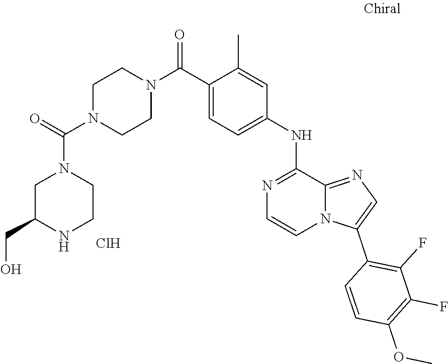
C1=CC(C2=CN=C3N2C=CN=C3NC2=CC=C(C(N3CCN(C(N4CC(CO)NCC4)=O)CC3)=O)C(C)=C2)=C(F)C(F)=C1OC.Cl
